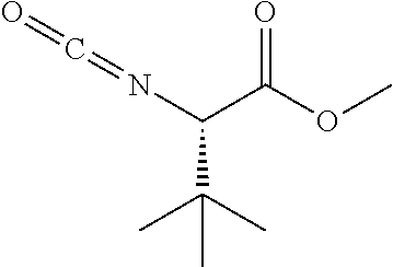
O=C=NC(C(C)(C)C)C(OC)=O
